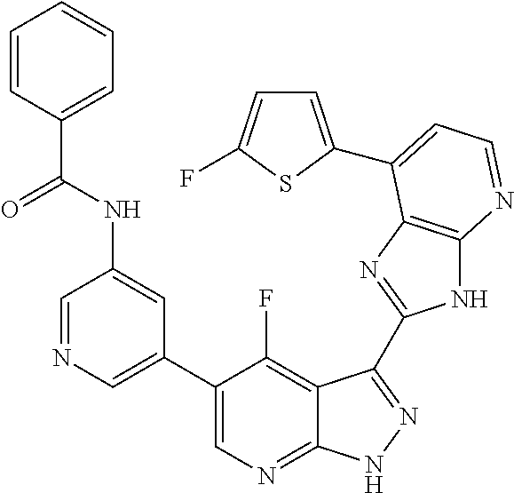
C1=NC=C(C2=CN=C3C(=C2F)C(C2=NC4=C(N2)N=CC=C4C2=CC=C(F)S2)=NN3)C=C1NC(C1=CC=CC=C1)=O
